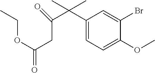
C1(C(C(=O)CC(OCC)=O)(C)C)=CC=C(OC)C(Br)=C1
